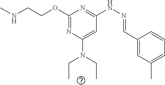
N(C)CCOC1=NC(N(CC)CC)=CC(NN=CC2=CC(C)=CC=C2)=N1
